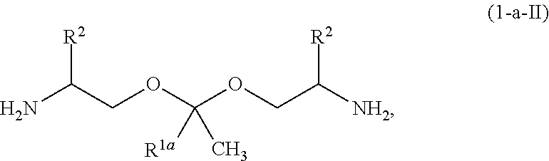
[R2]C(N)COC([R1a])(OCC([R2])[NH2])C
